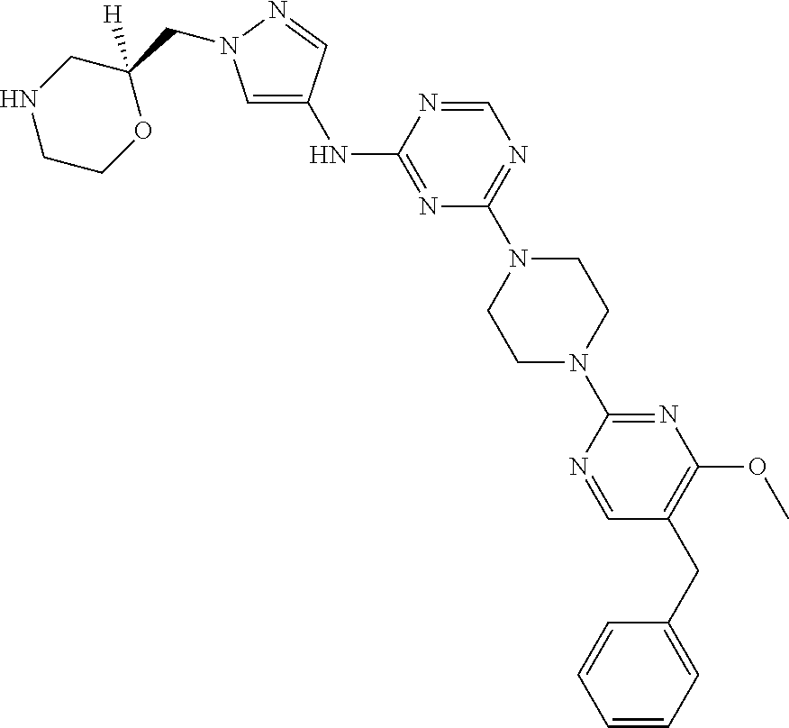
N(C1=NC(N2CCN(C3=NC(OC)=C(CC4=CC=CC=C4)C=N3)CC2)=NC=N1)C1=CN(CC2([H])CNCCO2)N=C1
